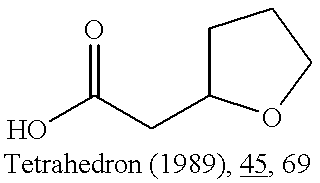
O=C(O)CC1CCCO1
